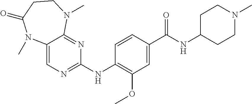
C1(C(NC2CCN(C)CC2)=O)=CC(OC)=C(NC2=NC=C3C(=N2)N(C)CCC(=O)N3C)C=C1
